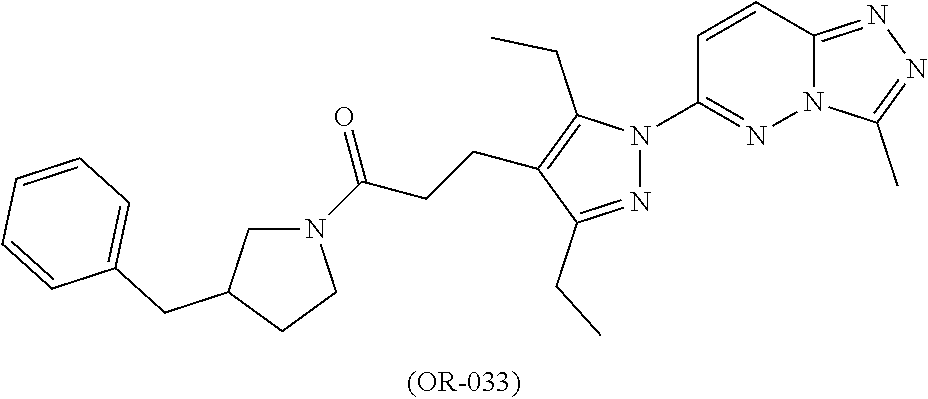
C12=NN=C(C)N1N=C(N1N=C(CC)C(CCC(N3CC(CC4=CC=CC=C4)CC3)=O)=C1CC)C=C2
